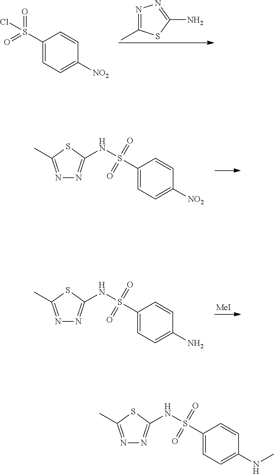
N1=C(C)SC(N)=N1.C1(S(=O)(=O)Cl)=CC=C([NO2])C=C1.C1(S(=O)(=O)NC2=NN=C(C)S2)=CC=C([NO2])C=C1.[MeI].C1(S(=O)(=O)NC2=NN=C(C)S2)=CC=C(N)C=C1.C1(S(=O)(=O)NC2=NN=C(C)S2)=CC=C(NC)C=C1
